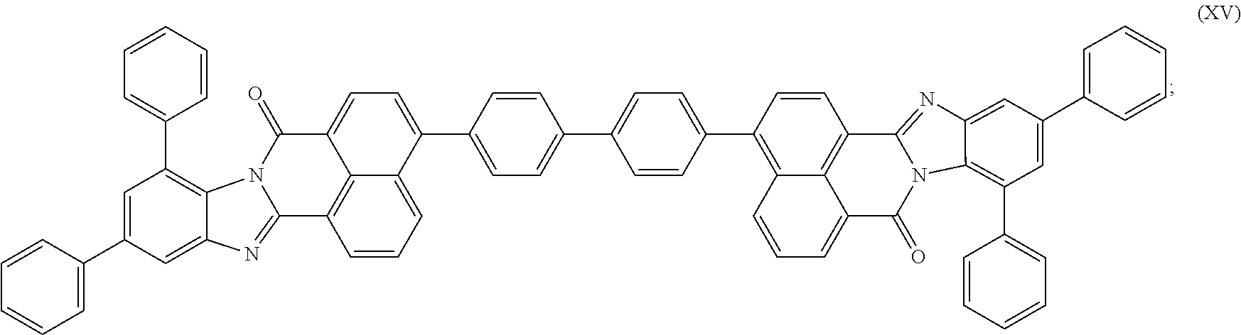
C1=CC=C(C2=CC(C3=CC=CC=C3)=C3C(=C2)N=C2C4=C5C(=CC=C(C6=CC=C(C7=CC=C(C8=C9C%10=C(C=C8)C8=NC%11=CC(C%12=CC=CC=C%12)=CC(C%12=CC=CC=C%12)=C%11N8C(=O)C%10=CC=C9)C=C7)C=C6)C5=CC=C4)C(=O)N32)C=C1
